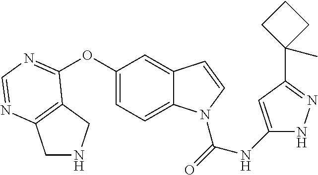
O(C1=CC=C2C(=C1)C=CN2C(=O)NC1=CC(C2(C)CCC2)=NN1)C1=NC=NC2=C1CNC2
